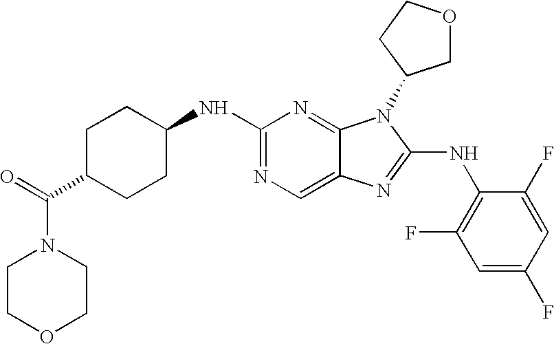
N1=C(NC2CCC(C(=O)N3CCOCC3)CC2)N=C2C(=C1)N=C(NC1=C(F)C=C(F)C=C1F)N2C1COCC1
